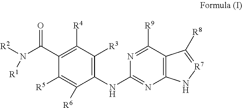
C1(NC2=C([R3])C([R4])=C(C(N([R1])[R2])=O)C([R5])=C2[R6])=NC2=C(C([R9])=N1)C([R8])=[R7]N2
